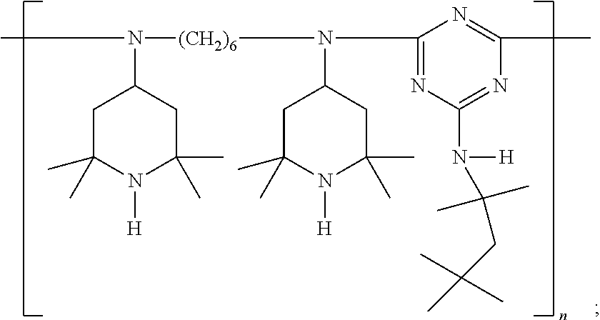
CN(C1CC(C)(C)N([H])C(C)(C)C1)[(CH2)6]N(C1CC(C)(C)N([H])C(C)(C)C1)C1=NC(N([H])C(C)(C)CC(C)(C)C)=NC(C)=N1
